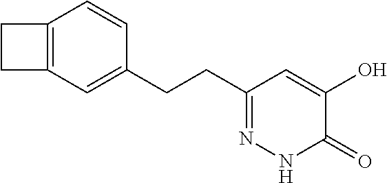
C12=C(C=C(CCC3=NNC(=O)C(O)=C3)C=C1)CC2
